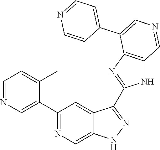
C1(C2=CN=CC=C2C)=NC=C2C(=C1)C(C1=NC3=C(N1)C=NC=C3C1=CC=NC=C1)=NN2
